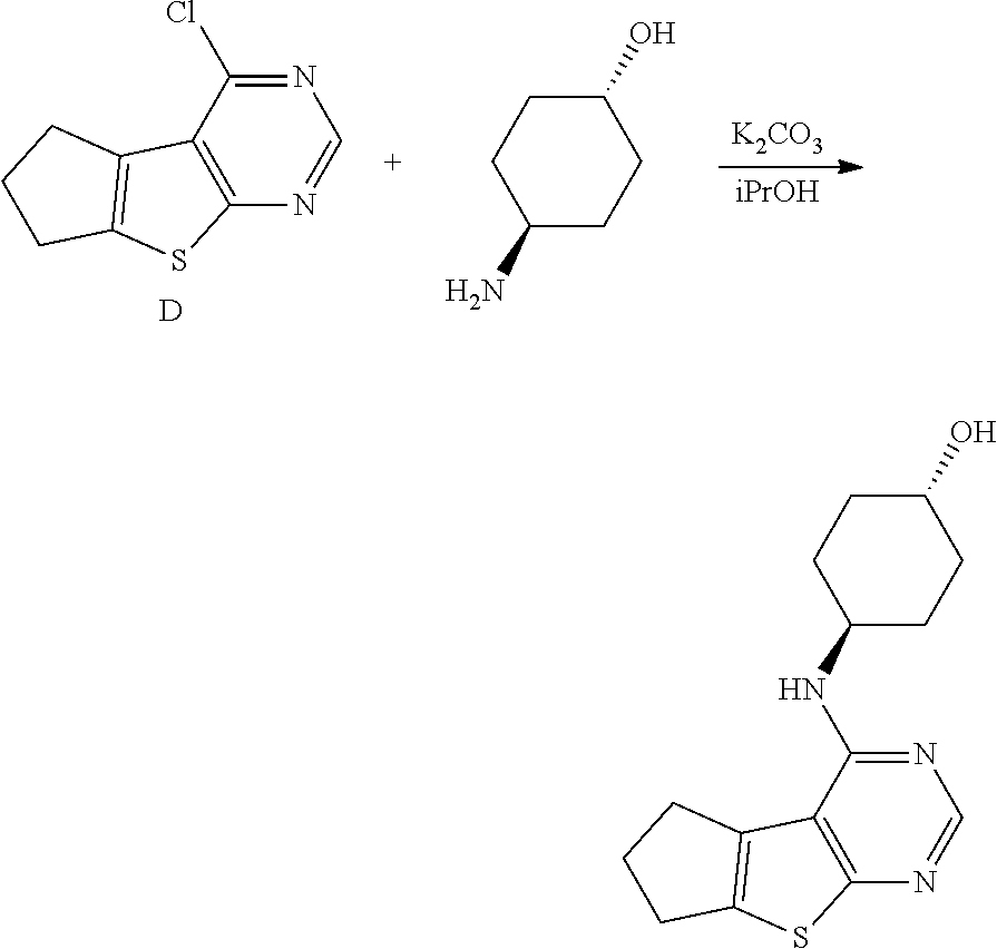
[iPrOH].[K2CO3].N1=C(Cl)C2=C(N=C1)SC1=C2CCC1.[D].C1CC(O)CCC1N.N1=C(NC2CCC(O)CC2)C2=C(N=C1)SC1=C2CCC1
